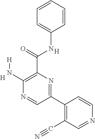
C1(N[H])=C(C(NC2=CC=CC=C2)=O)N=C(C2=C(C#N)C=NC=C2)C=N1.[H].[H]
